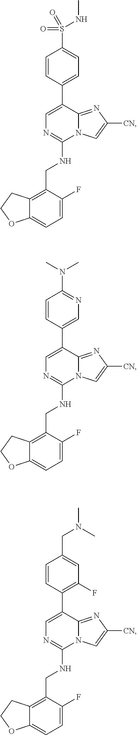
C1=C(C2=CC=C(S(=O)(NC)=O)C=C2)C2=NC([CN])=CN2C(NCC2=C3C(=CC=C2F)OCC3)=N1.C1=C(C2=CN=C(N(C)C)C=C2)C2=NC([CN])=CN2C(NCC2=C3C(=CC=C2F)OCC3)=N1.C1=C(C2=C(F)C=C(CN(C)C)C=C2)C2=NC([CN])=CN2C(NCC2=C3C(=CC=C2F)OCC3)=N1
